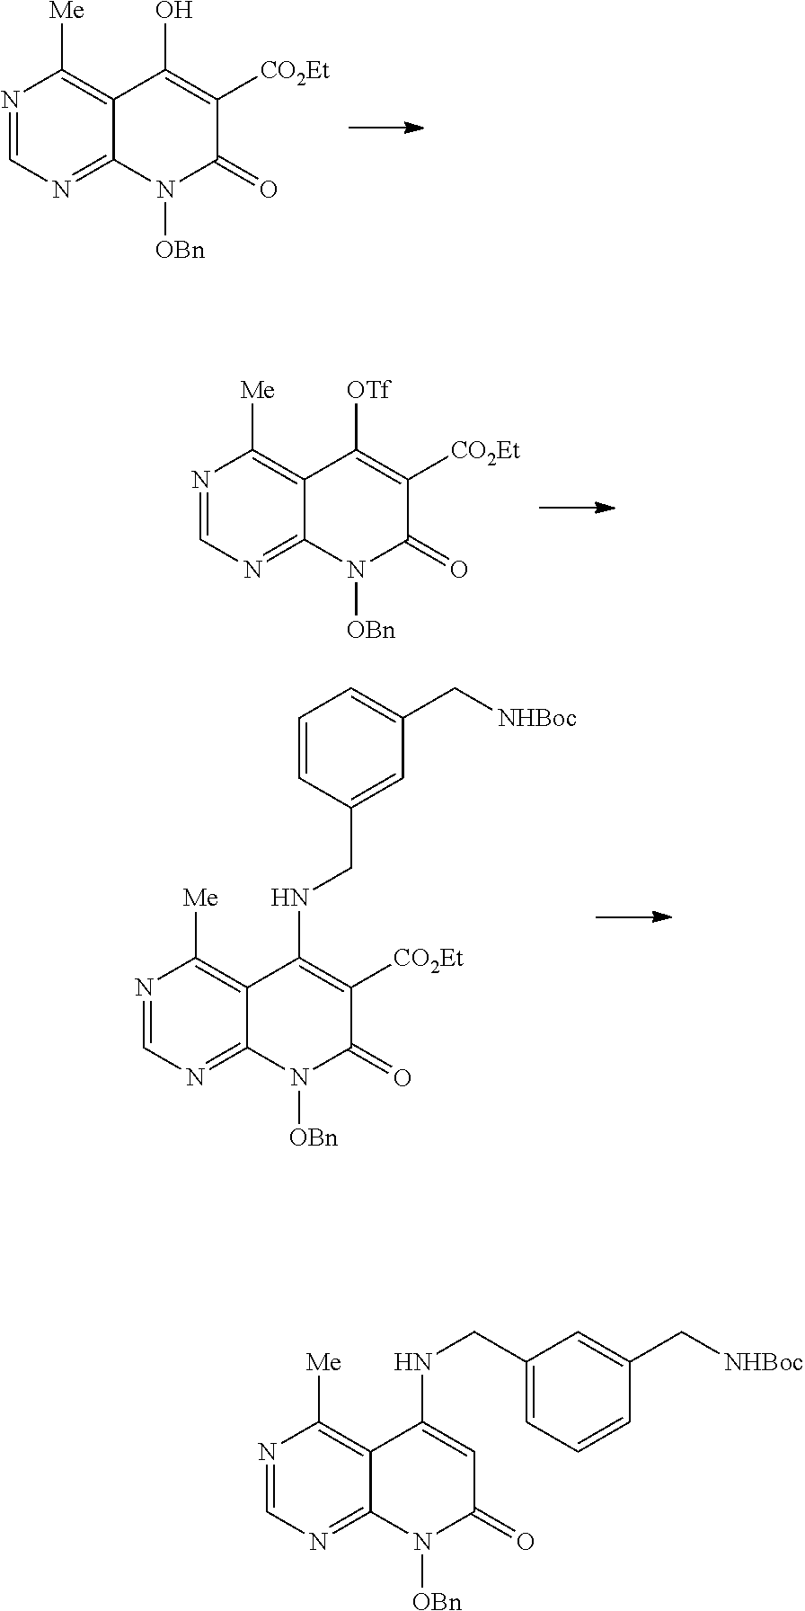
N1=CN=C2C(=C1[Me])C(O)=C([CO2Et])C(=O)N2[OBn].N1=CN=C2C(=C1[Me])C([OTf])=C([CO2Et])C(=O)N2[OBn].N1=CN=C2C(=C1[Me])C(NCC1=CC(C[NHBoc])=CC=C1)=C([CO2Et])C(=O)N2[OBn].N1=CN=C2C(=C1[Me])C(NCC1=CC=CC(C[NHBoc])=C1)=CC(=O)N2[OBn]
